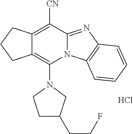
Cl.C12=C([CN])C3=NC4=C(N3C(N3CCC(CCF)C3)=C1CCC2)C=CC=C4
